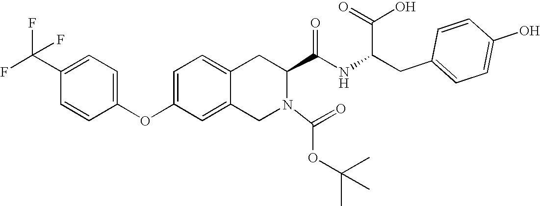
C12=CC=C(OC3=CC=C(C(F)(F)F)C=C3)C=C1CN(C(=O)OC(C)(C)C)C(C(NC(CC1=CC=C(O)C=C1)C(=O)O)=O)C2
